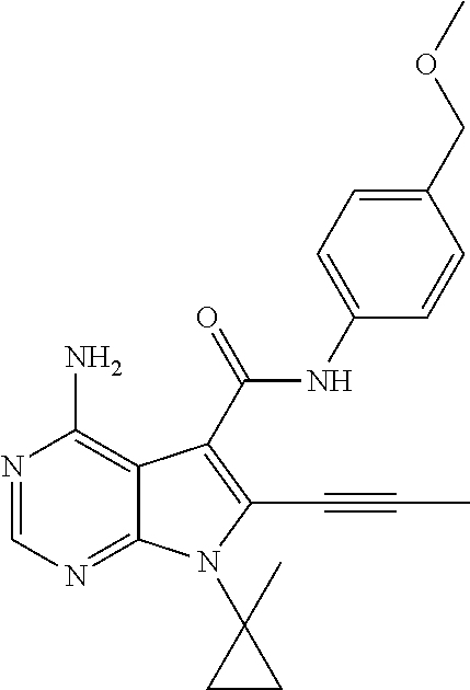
N1=CN=C2C(=C1N)C(C(NC1=CC=C(COC)C=C1)=O)=C(C#CC)N2C1(C)CC1
